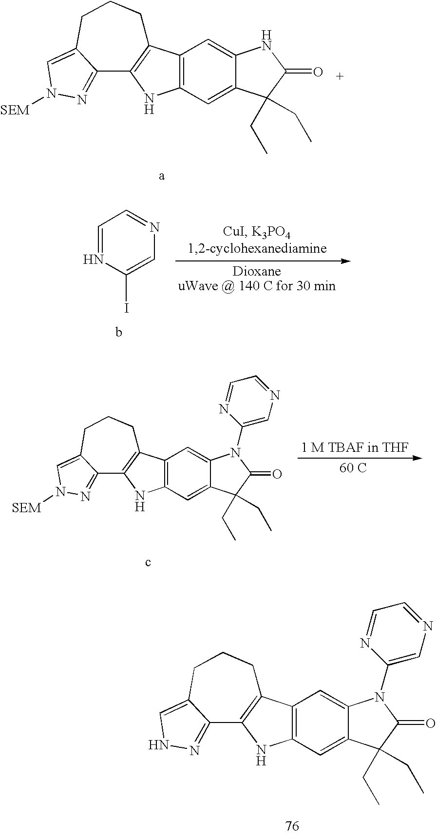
C12=C(C=C3C(=C1)C(CC)(CC)C(=O)N3C1=CN=CC=N1)C1=C(N2)C2=NN([SEM])C=C2CCC1.[60 C].C12=C(C=C3C(=C1)C(CC)(CC)C(=O)N3)C1=C(N2)C2=NN([SEM])C=C2CCC1.C12=C(C=C3C(=C1)C(CC)(CC)C(=O)N3C1=CN=CC=N1)C1=C(N2)C2=NNC=C2CCC1.C1=NC(I)=CN=C1
